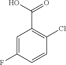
C1=C(F)C=CC(Cl)=C1C(O)=O
